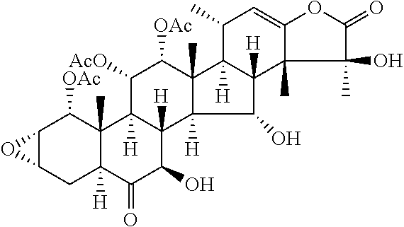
C12C(CC3([H])C(C)(C1[OAc])C1([H])C([H])(C(O)C3=O)C3([H])C(C)(C([OAc])C1[AcO])C1([H])C([H])(C3O)C3(C)C(=CC1C)OC(=O)C3(C)O)O2
